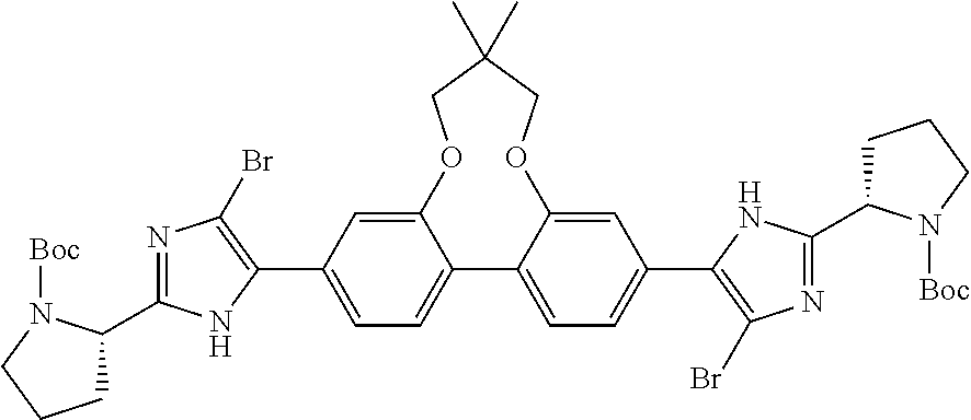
O1C2=CC(C3=C(Br)N=C(C4CCCN4[Boc])N3)=CC=C2C2=CC=C(C3=C(Br)N=C(C4CCCN4[Boc])N3)C=C2OCC(C)(C)C1
